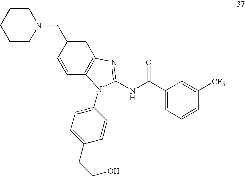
C1CN(CC2=CC3=C(C=C2)N(C2=CC=C(CCO)C=C2)C(NC(C2=CC=CC([CF3])=C2)=O)=N3)CCC1
